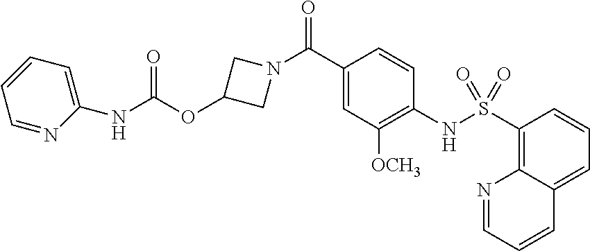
C1(C(N2CC(OC(NC3=CC=CC=N3)=O)C2)=O)=CC([OCH3])=C(NS(C2=C3C(=CC=C2)C=CC=N3)(=O)=O)C=C1
